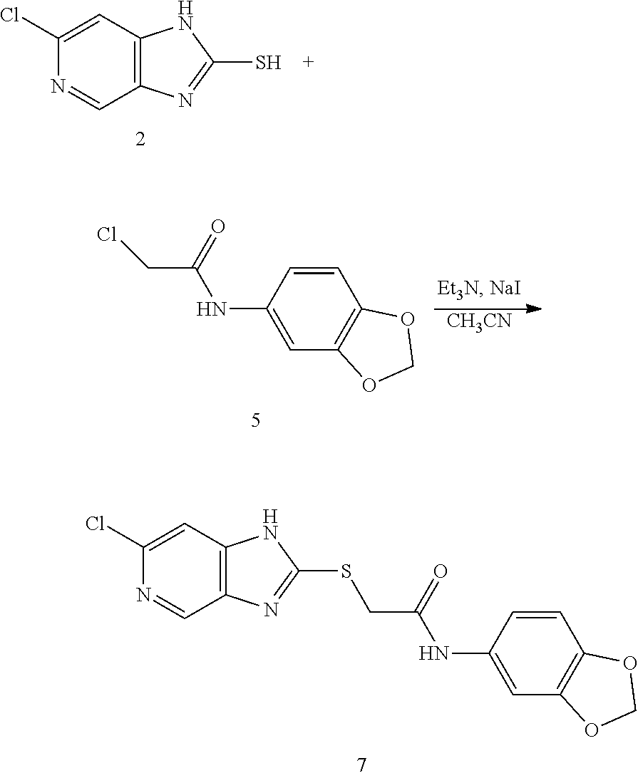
C1=C(NC(CSC2=NC3=C(N2)C=C(Cl)N=C3)=O)C=CC2=C1OCO2.C1(Cl)=CC2=C(C=N1)N=C(S)N2.C1=C(NC(CCl)=O)C=CC2=C1OCO2.[CH3CN]
